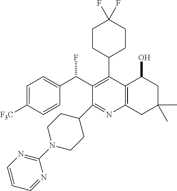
C1=C([F3C])C=CC(C(C2=C(C3CCC(F)(F)CC3)C3=C(N=C2C2CCN(C4=NC=CC=N4)CC2)CC(C)(C)CC3O)F)=C1
